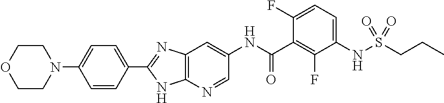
C1(C2=CC=C(N3CCOCC3)C=C2)=NC2=C(N1)N=CC(NC(C1=C(F)C(NS(CCC)(=O)=O)=CC=C1F)=O)=C2
